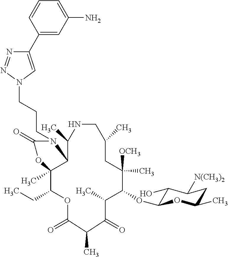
C(CN1C(=O)OC2(C)C(CC)OC(=O)C(C)C(=O)C(C)C(OC3C(O)C([N(CH3)2])CC(C)O3)C([OCH3])(C)CC(C)CNC(C)C12)CN1C=C(C2=CC(N)=CC=C2)N=N1
